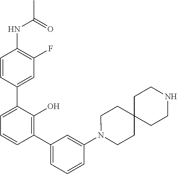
CC(=O)NC1=C(F)C=C(C2=CC=CC(C3=CC=CC(N4CCC5(CC4)CCNCC5)=C3)=C2O)C=C1
